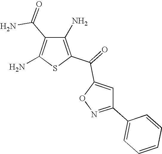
C1(N)=C(C(=O)C2=CC(C3=CC=CC=C3)=NO2)SC(N)=C1C(=O)N
